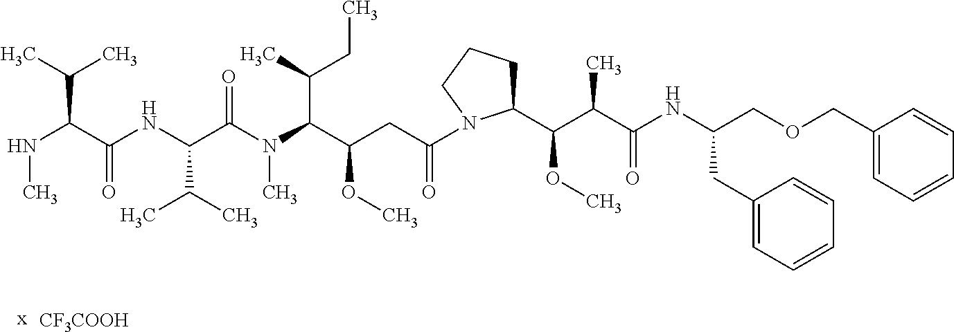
N(C)C(C(=O)NC(C(C)C)C(N(C)C(C(OC)CC(=O)N1C(C(C(C)C(=O)NC(CC2=CC=CC=C2)COCC2=CC=CC=C2)OC)CCC1)C(C)CC)=O)C(C)C.[x].[CF3COOH]
